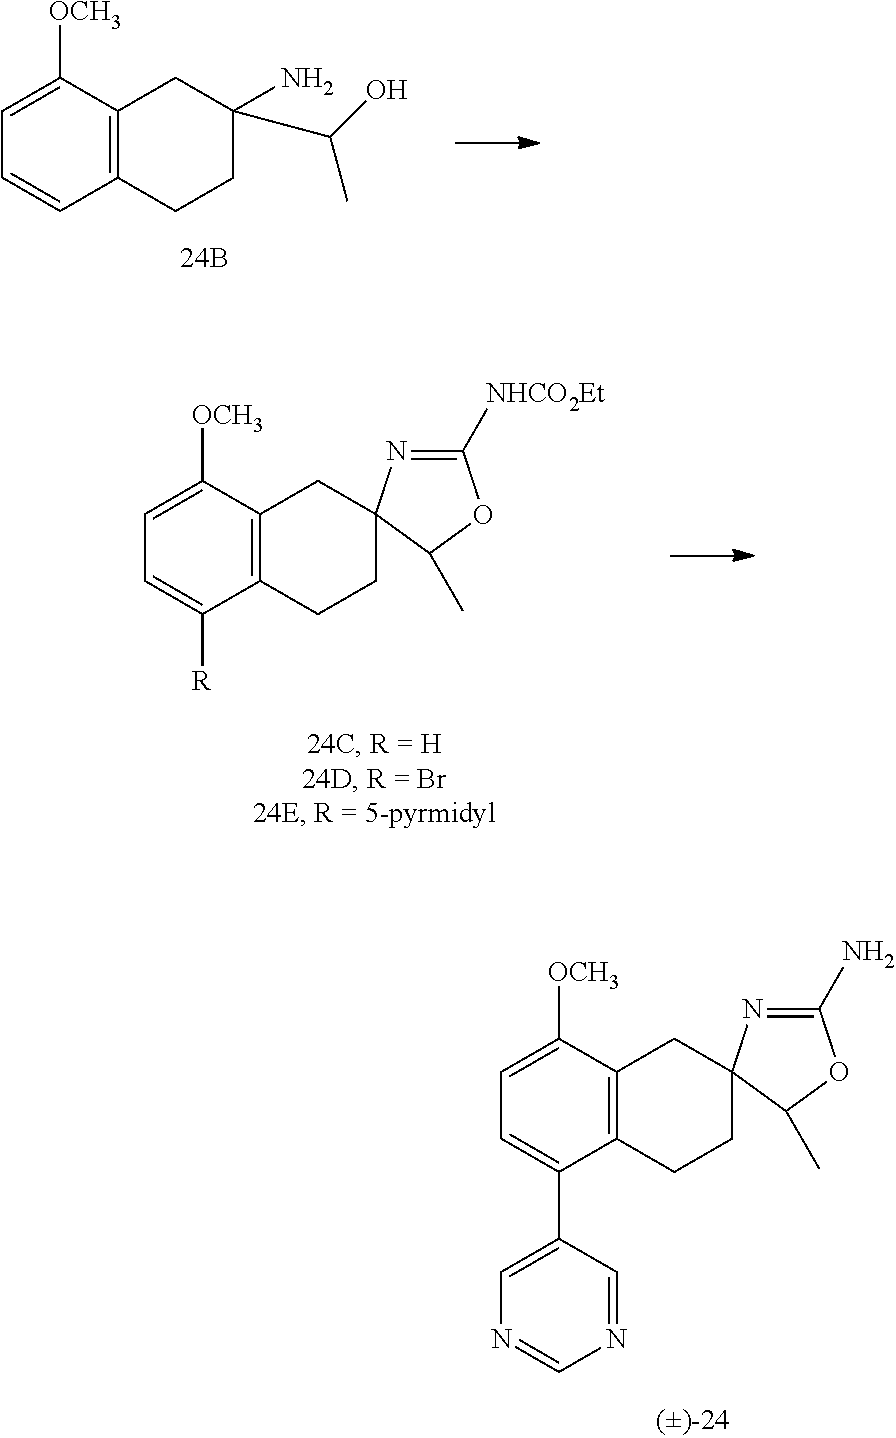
C1=C([OCH3])C2=C(C=C1)CCC(N)(C(O)C)C2.C1=C([OCH3])C2=C(C([R])=C1)CCC1(C2)N=C([NHCO2Et])OC1C.C1=C([OCH3])C2=C(C(C3=CN=CN=C3)=C1)CCC1(C2)N=C(N)OC1C
